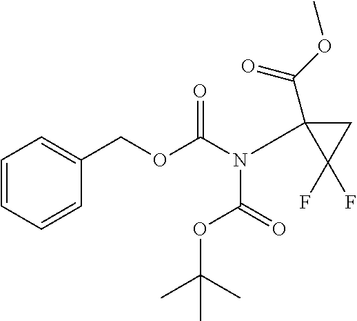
C1=CC=CC(COC(N(C(=O)OC(C)(C)C)C2(C(=O)OC)C(F)(F)C2)=O)=C1
